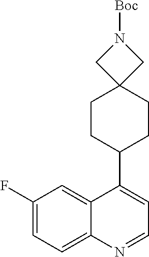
C1CC(C2=CC=NC3=CC=C(F)C=C23)CCC12CN([Boc])C2
